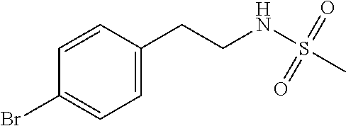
BrC1=CC=C(CCNS(C)(=O)=O)C=C1
